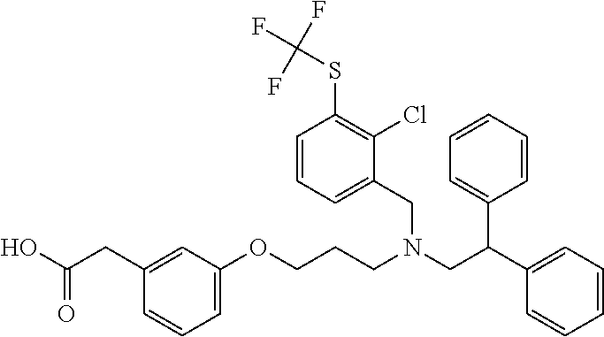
C(CC1=CC(OCCCN(CC(C2=CC=CC=C2)C2=CC=CC=C2)CC2=CC=CC(SC(F)(F)F)=C2Cl)=CC=C1)(O)=O
